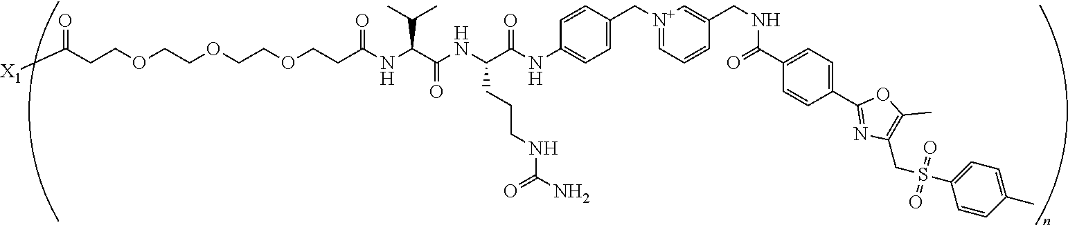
C(OCCOCCOCCC(NC(C(NC(C(NC1=CC=C(C[N+]2=CC=CC(CNC(C3=CC=C(C4=NC(CS(C5=CC=C(C)C=C5)(=O)=O)=C(C)O4)C=C3)=O)=C2)C=C1)=O)CCCNC(N)=O)=O)C(C)C)=O)CC(=O)[X1]
